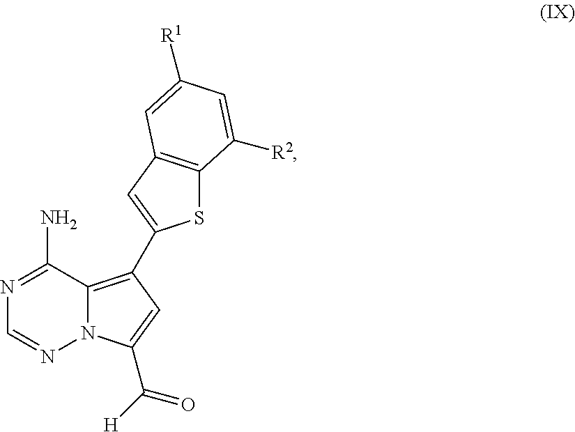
N1=C(N)C2=C(C3=CC4=C(S3)C([R2])=CC([R1])=C4)C=C(C([H])=O)N2N=C1
